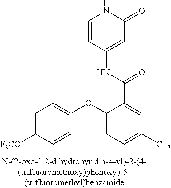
C1=CC(NC(C2=CC([CF3])=CC=C2OC2=CC=C([F3CO])C=C2)=O)=CC(=O)N1
